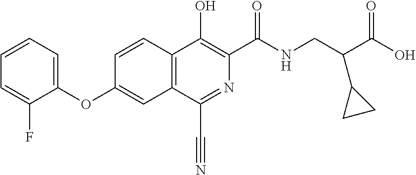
C1(OC2=CC3=C(C=C2)C(O)=C(C(NCC(C(O)=O)C2CC2)=O)N=C3C#N)=CC=CC=C1F
